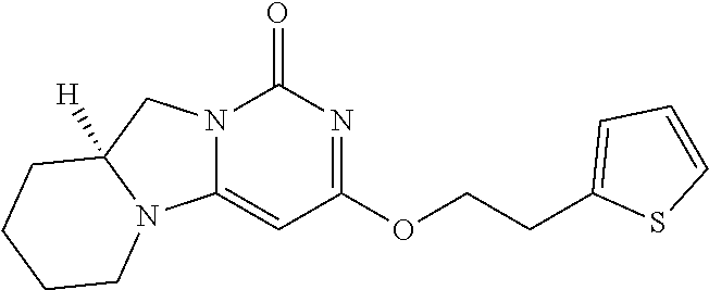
C(COC1=NC(=O)N2C(=C1)N1C([H])(C2)CCCC1)C1=CC=CS1
